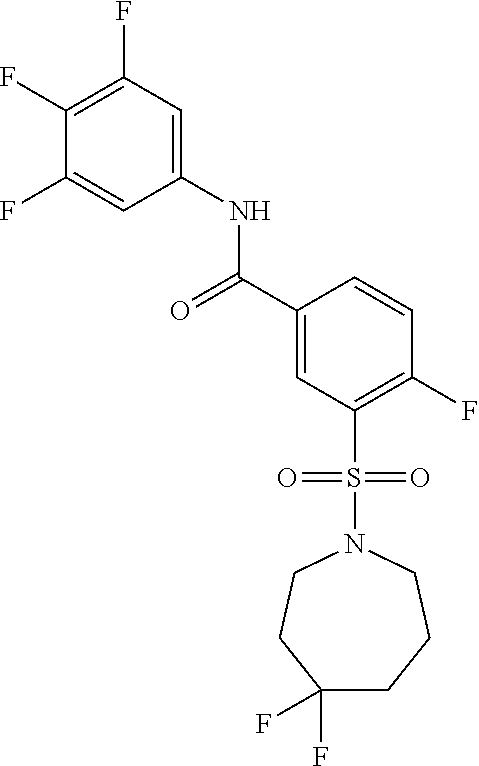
C1(F)=C(F)C=C(NC(C2=CC(S(=O)(=O)N3CCC(F)(F)CCC3)=C(F)C=C2)=O)C=C1F
